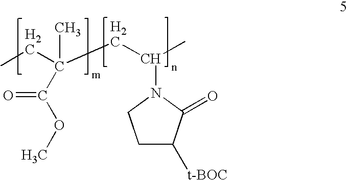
CCC(C(OC)=O)(C)CC(C)N1C(=O)C([t-BOC])CC1
